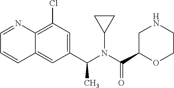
C1=NC2=C(Cl)C=C(C(N(C(C3OCCNC3)=O)C3CC3)C)C=C2C=C1
